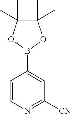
C1=CN=C([CN])C=C1B1OC(C)(C)C(C)(C)O1
